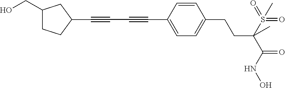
C(C1=CC=C(CCC(C(=O)NO)(S(=O)(=O)C)C)C=C1)#CC#CC1CC(CO)CC1
